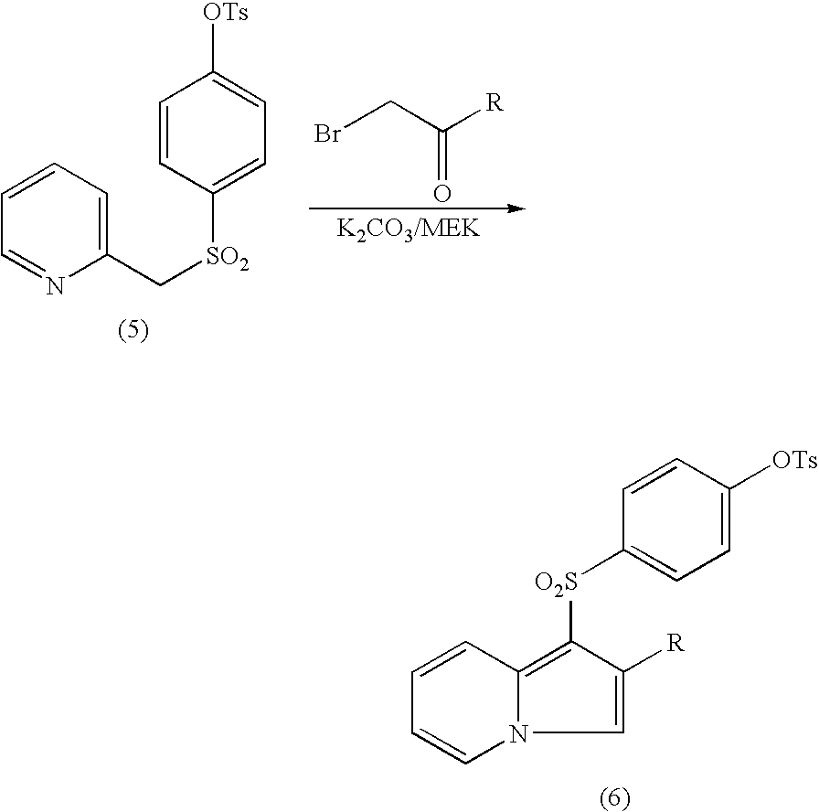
C1=CC([SO2]CC2=CC=CC=N2)=CC=C1[OTs].BrCC([R])=O.C1=CC2=C([O2S]C3=CC=C([OTs])C=C3)C([R])=CN2C=C1
